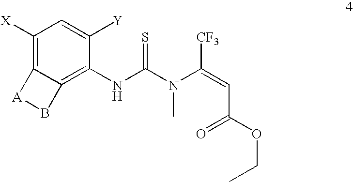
C1([X])=C2C(=C(NC(N(C)C(=CC(=O)OCC)[CF3])=S)C([Y])=C1)B[A]2
